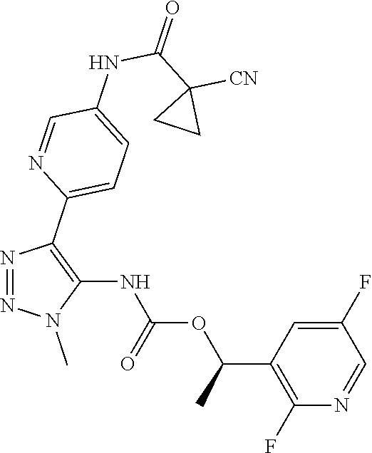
N1=NN(C)C(NC(OC(C2=C(F)N=CC(F)=C2)C)=O)=C1C1=CC=C(NC(C2([CN])CC2)=O)C=N1
